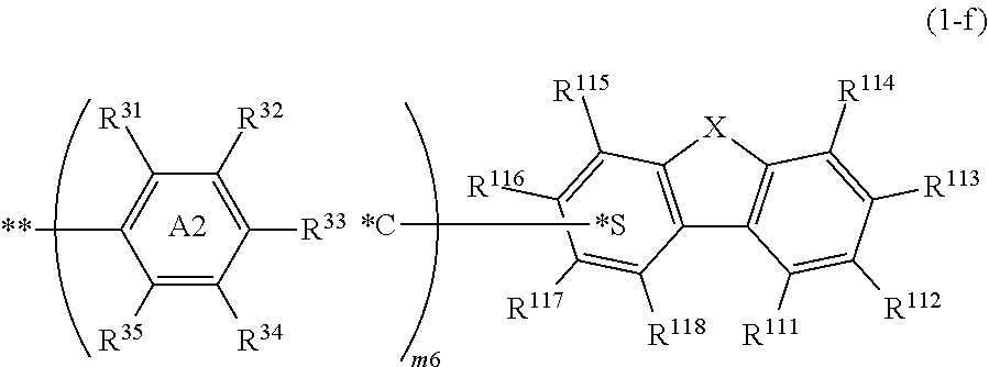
C12=C([X]C3=C1C([R111])=C([R112])C([R113])=C3[R114])C([R115])=C([R116])C([R117])=C2[R118].C1([R32])=C([R33])C([R34])=C([R35])C([**])=C1[R31].[A2].[*S][*C]
